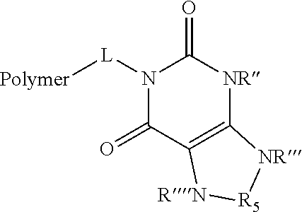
N1([L][Polymer])C(=O)C2=C([NR]C1=O)[NR][R5][RN]2
